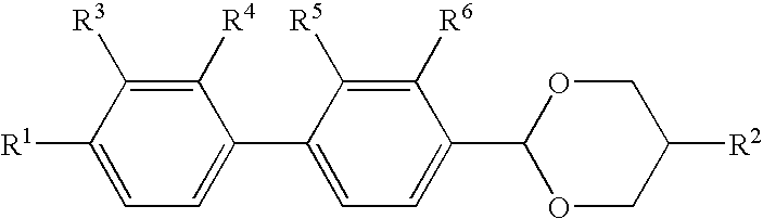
C1([R4])=C([R3])C([R1])=CC=C1C1=CC=C(C2OCC([R2])CO2)C([R6])=C1[R5]
